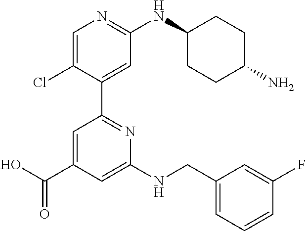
C1=C(Cl)C(C2=NC(NCC3=CC=CC(F)=C3)=CC(C(O)=O)=C2)=CC(NC2CCC(N)CC2)=N1
